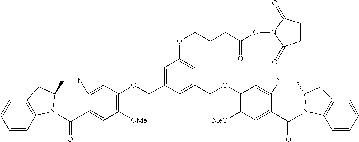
C12=C(C=CC=C1)N1C(C2)C=NC2=CC(OCC3=CC(OCCCC(ON4C(=O)CCC4=O)=O)=CC(COC4=C([MeO])C=C5C(=C4)N=CC4N(C6=C(C=CC=C6)C4)C5=O)=C3)=C([OMe])C=C2C1=O
